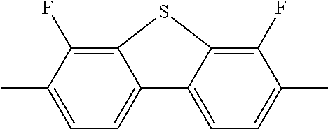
C1=C(C)C(F)=C2C(=C1)C1=CC=C(C)C(F)=C1S2
